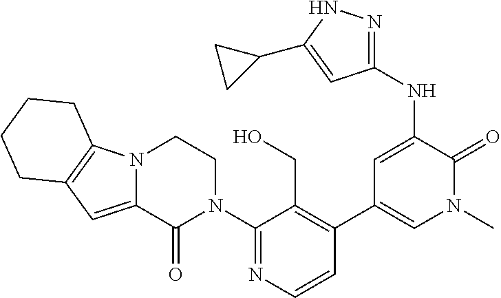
N12C(=CC3=C1CCCC3)C(=O)N(C1=NC=CC(C3=CN(C)C(=O)C(NC4=NNC(C5CC5)=C4)=C3)=C1CO)CC2
